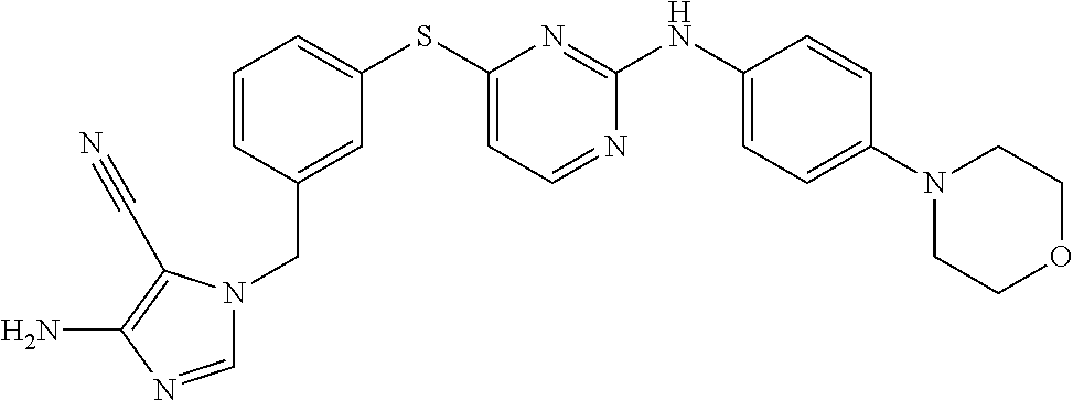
C1=CC(CN2C=NC(N)=C2C#N)=CC(SC2=CC=NC(NC3=CC=C(N4CCOCC4)C=C3)=N2)=C1
